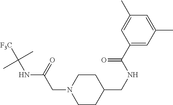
C1CC(CNC(C2=CC(C)=CC(C)=C2)=O)CCN1CC(NC([F3C])(C)C)=O
